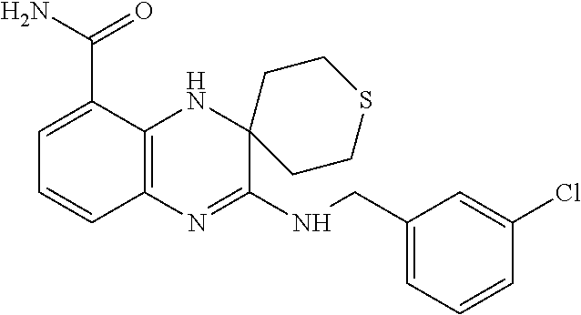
C1(CNC2=NC3=C(NC24CCSCC4)C(C(N)=O)=CC=C3)=CC=CC(Cl)=C1
